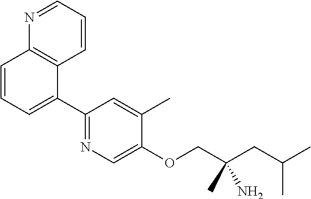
C1(C2=CC=CC3=C2C=CC=N3)=NC=C(OCC(CC(C)C)(N)C)C(C)=C1
